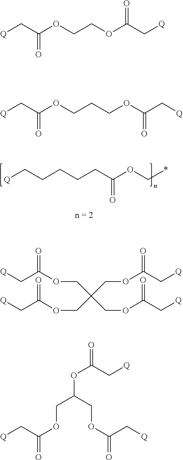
[Q]CCCCCC(OC*)=O.[Q]CC(OCCOC(C[Q])=O)=O.[Q]CC(OCCCOC(C[Q])=O)=O.[Q]CC(OCC(COC(C[Q])=O)(COC(C[Q])=O)COC(C[Q])=O)=O.[Q]CC(=O)OCC(COC(C[Q])=O)OC(=O)C[Q]
